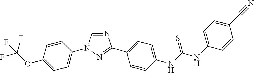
C1=C(OC(F)(F)F)C=CC(N2C=NC(C3=CC=C(NC(NC4=CC=C(C#N)C=C4)=S)C=C3)=N2)=C1
